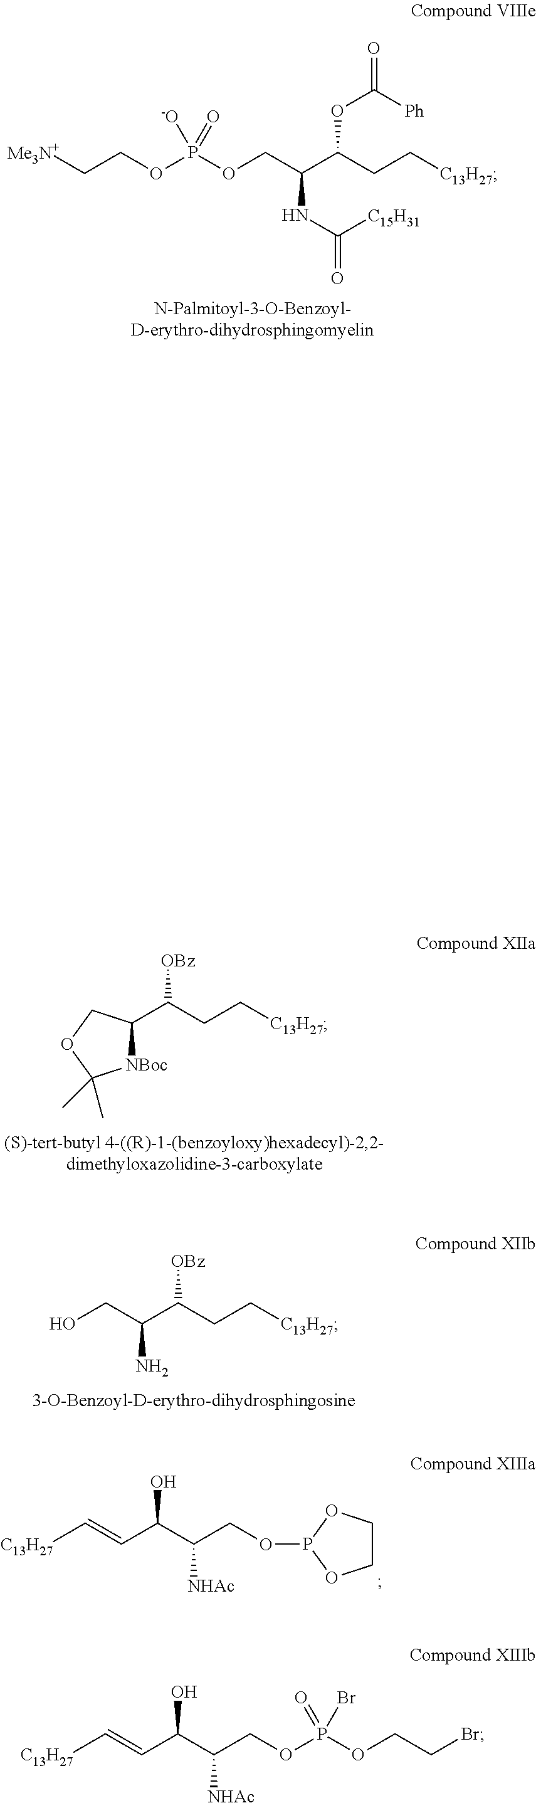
C([C15H31])(=O)NC(C(CC[C13H27])OC([Ph])=O)COP(OCC[Me3N+])([-O])=O.C1(C(CC[C13H27])[OBz])[NBoc]C(C)(C)OC1.C(C(CC[C13H27])[OBz])(N)CO.[C13H27]C=CC(C(COP1OCCO1)[NHAc])O.[C13H27]C=CC(C(COP(OCCBr)(=O)Br)[NHAc])O
